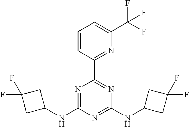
C1=CC(C2=NC(NC3CC(F)(F)C3)=NC(NC3CC(F)(F)C3)=N2)=NC(C(F)(F)F)=C1
